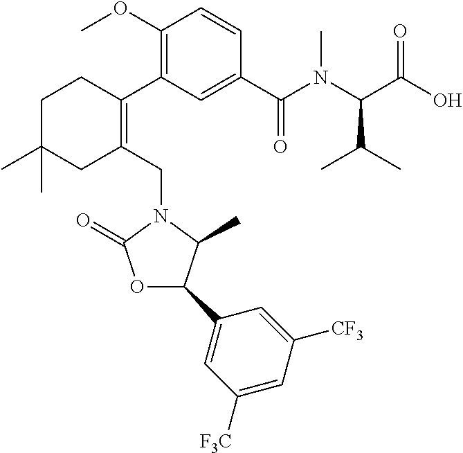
C1(OC)=C(C2=C(CN3C(=O)OC(C4=CC([F3C])=CC([CF3])=C4)C3C)CC(C)(C)CC2)C=C(C(=O)N(C(C(O)=O)C(C)C)C)C=C1
